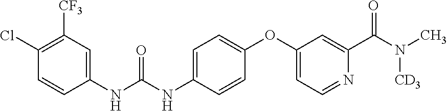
C1(Cl)=C([CF3])C=C(NC(NC2=CC=C(OC3=CC=NC(C(=O)N(C)[CD3])=C3)C=C2)=O)C=C1
